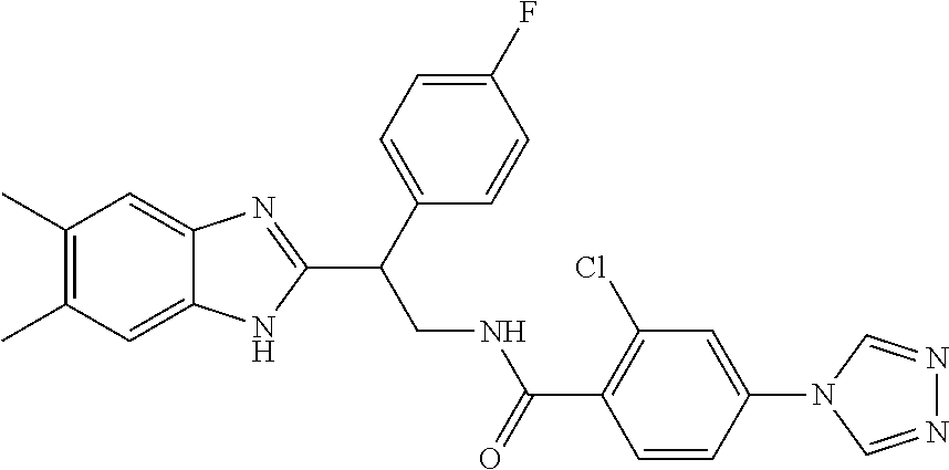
C1(C)=C(C)C=C2C(=C1)NC(C(CNC(C1=C(Cl)C=C(N3C=NN=C3)C=C1)=O)C1=CC=C(F)C=C1)=N2
